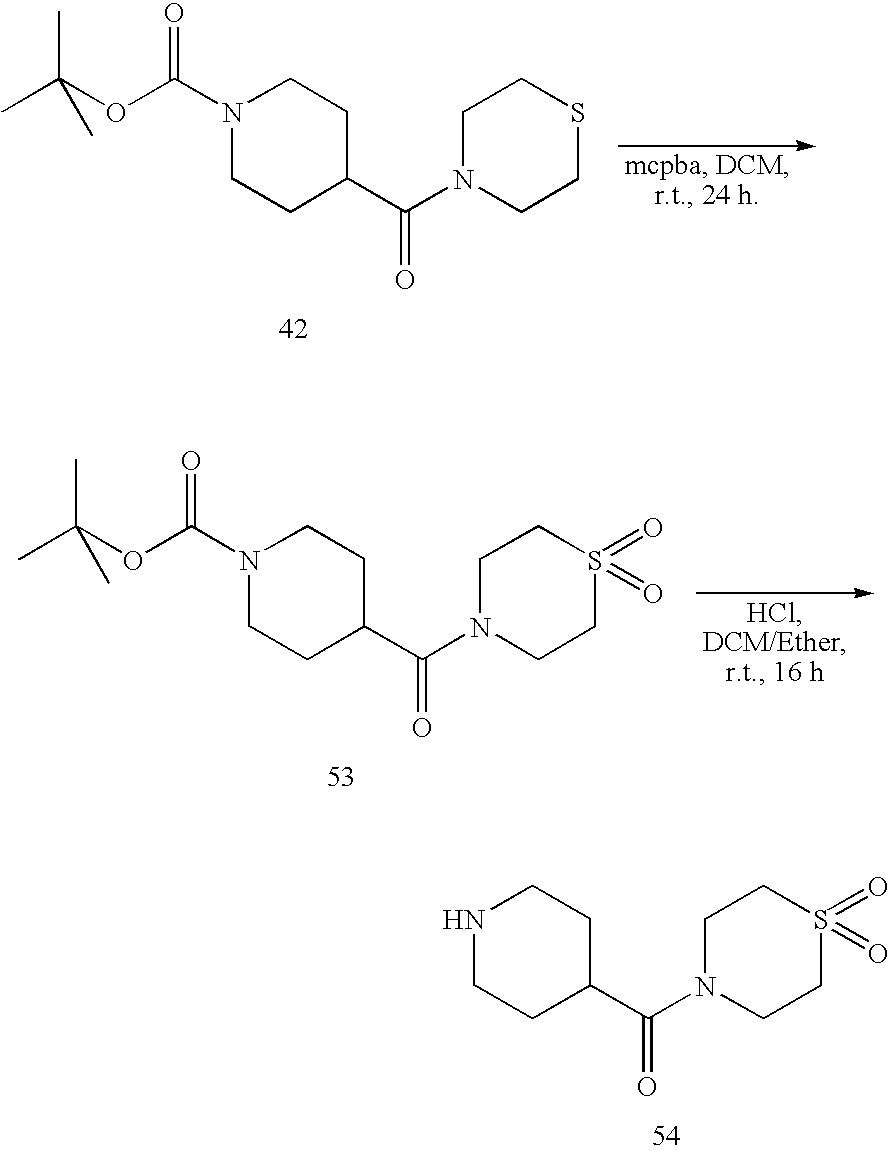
N1(C(OC(C)(C)C)=O)CCC(C(N2CCSCC2)=O)CC1.N1(C(OC(C)(C)C)=O)CCC(C(N2CCS(=O)(=O)CC2)=O)CC1.N1CCC(C(N2CCS(=O)(=O)CC2)=O)CC1
